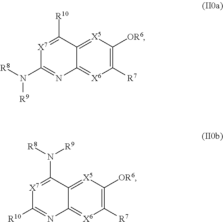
C12=[X5]C([OR6])=C([R7])[X6]=C1N=C(N([R8])[R9])[X7]=C2[R10].C12=[X5]C([OR6])=C([R7])[X6]=C1N=C([R10])[X7]=C2N([R8])[R9]
